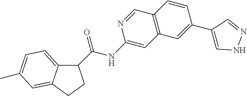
C(=O)(NC1=CC2=C(C=N1)C=CC(C1=CNN=C1)=C2)C1C2=CC=C(C)C=C2CC1
